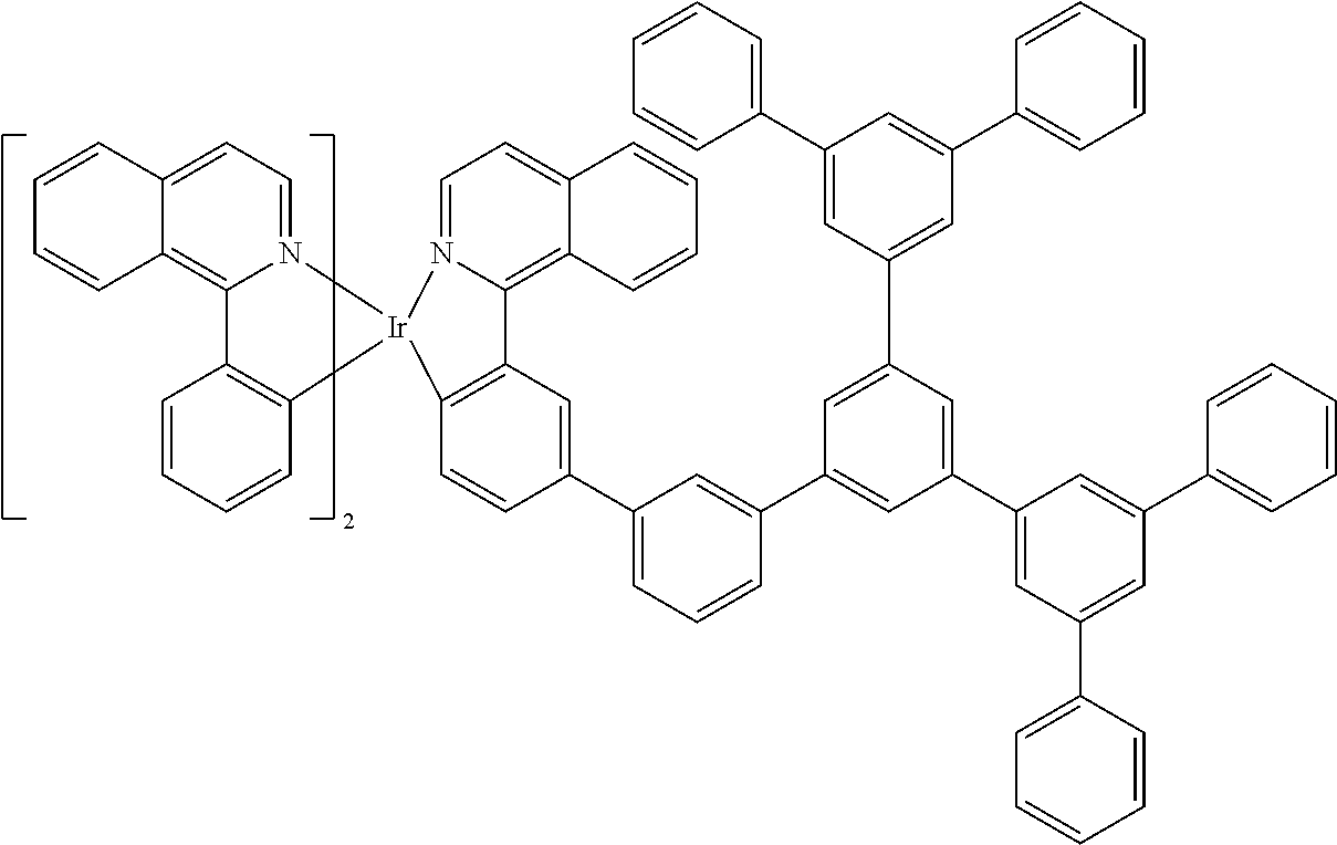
C12=C3C(=CC=N1[Ir]1(C4=C2C=C(C2=CC=CC(C5=CC(C6=CC(C7=CC=CC=C7)=CC(C7=CC=CC=C7)=C6)=CC(C6=CC(C7=CC=CC=C7)=CC(C7=CC=CC=C7)=C6)=C5)=C2)C=C4)N2=CC=C4C(=C2C2=C1C=CC=C2)C=CC=C4)C=CC=C3
